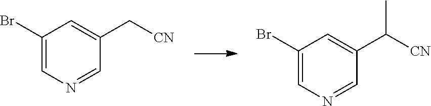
C1(Br)=CN=CC(C[CN])=C1.C1(Br)=CN=CC(C([CN])C)=C1
